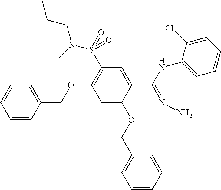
C1=C(OCC2=CC=CC=C2)C(C(NC2=CC=CC=C2Cl)=NN)=CC(S(=O)(=O)N(C)CCC)=C1OCC1=CC=CC=C1
